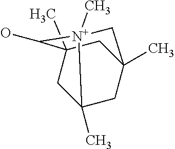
C12(C)CC3(C)CC(C)(C1)C(O)[N+]2(C)C3
